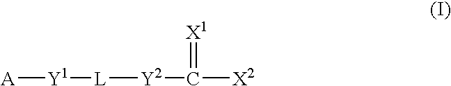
[A][Y1][L][Y2]C([X2])=[X1]
